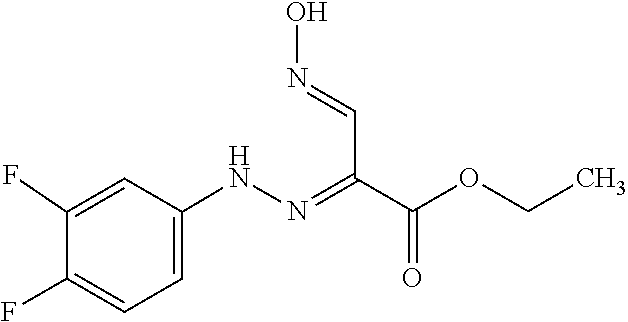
N(O)=CC(C(OCC)=O)=NNC1=CC=C(F)C(F)=C1
